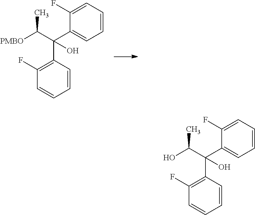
C1(F)=C(C(C2=CC=CC=C2F)(C([PMBO])C)O)C=CC=C1.C1(F)=C(C(C2=CC=CC=C2F)(C(O)C)O)C=CC=C1
